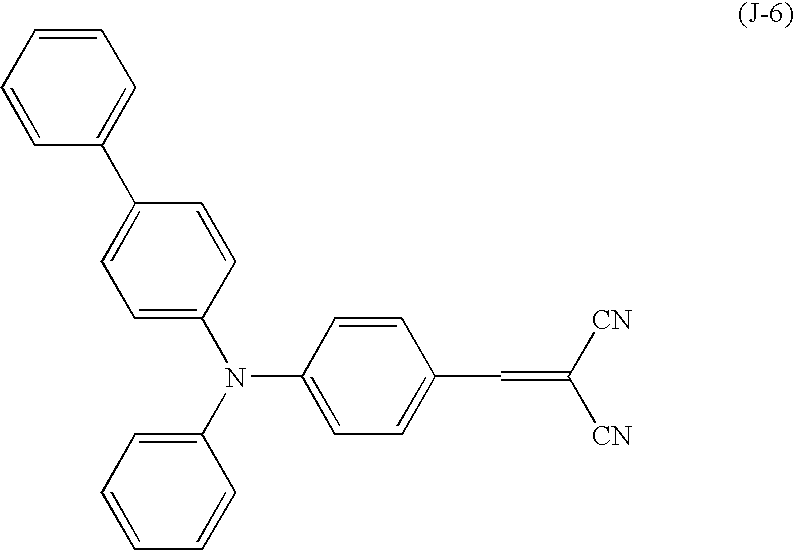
N(C1=CC=C(C=C([CN])[CN])C=C1)(C1=CC=C(C2=CC=CC=C2)C=C1)C1=CC=CC=C1
